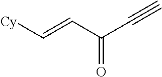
C(=O)(C#C)C=C[Cy]
